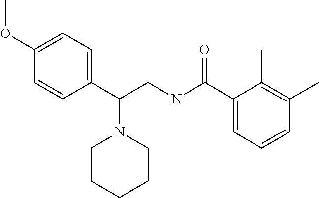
C1(OC)=CC=C(C(CNC(=O)C2=CC=CC(C)=C2C)N2CCCCC2)C=C1
